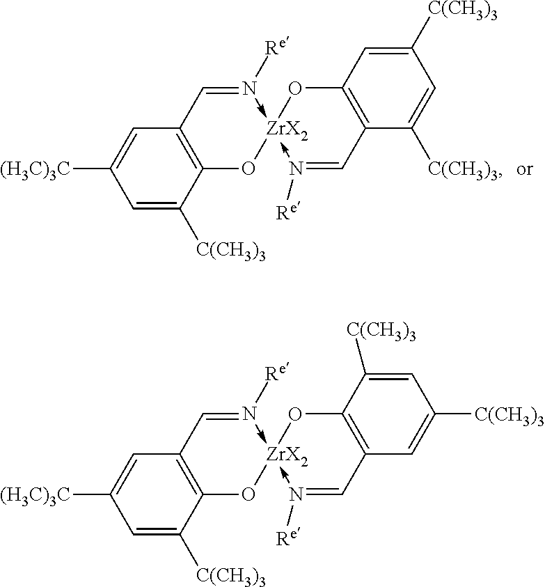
C1=C([C(CH3)3])C2=C(C=C1[(H3C)3C])C=N([Re])->[ZrX2]1(-N([Re])=CC3=C(O1)C=C([C(CH3)3])C=C3[C(CH3)3])O2.C1=C([C(CH3)3])C2=C(C=C1[(H3C)3C])C=N([Re])->[ZrX2]1(-N([Re])=CC3=C(O1)C([C(CH3)3])=CC([C(CH3)3])=C3)O2
